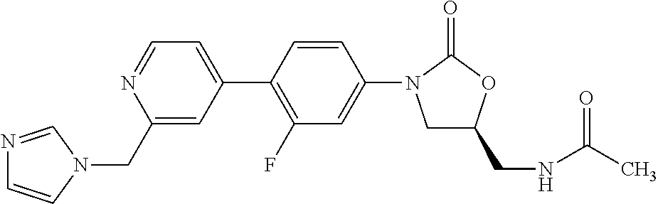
N1=CC=C(C2=C(F)C=C(N3CC(CNC(C)=O)OC3=O)C=C2)C=C1CN1C=NC=C1
